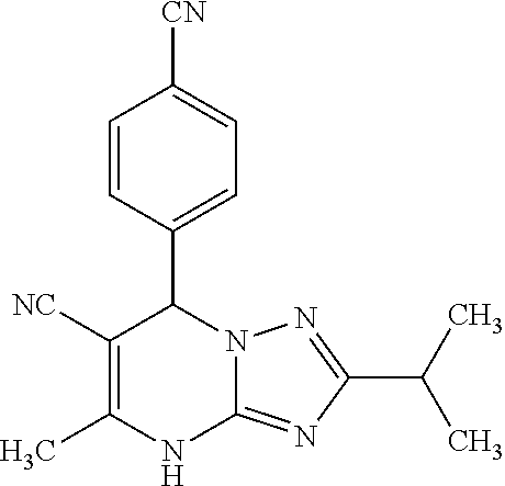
C1=CC(C2C([NC])=C(C)NC3=NC(C(C)C)=NN32)=CC=C1[CN]
